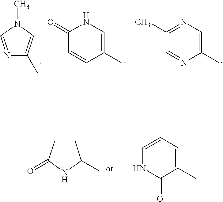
N1=CN(C)C=C1C.C1(=O)C=CC(C)=CN1.C1(C)=NC=C(C)N=C1.C1CC(=O)NC1C.C1=CC=C(C)C(=O)N1
